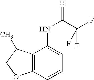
C12=C(C=CC=C1NC(C(F)(F)F)=O)OCC2C
